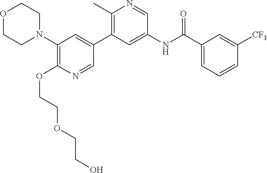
C1(N2CCOCC2)=C(OCCOCCO)N=CC(C2=C(C)N=CC(NC(C3=CC=CC([CF3])=C3)=O)=C2)=C1
